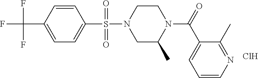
C1=C(C(F)(F)F)C=CC(S(=O)(=O)N2CC(C)N(C(C3=CC=CN=C3C)=O)CC2)=C1.Cl
